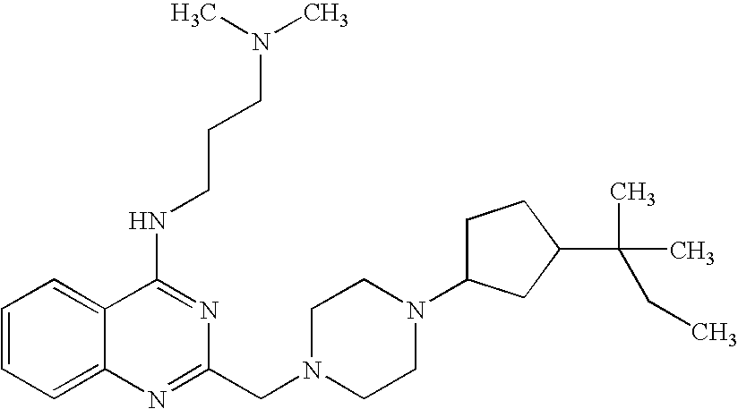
C1=CC=C2C(=C1)C(NCCCN(C)C)=NC(CN1CCN(C3CCC(C(C)(C)CC)C3)CC1)=N2
